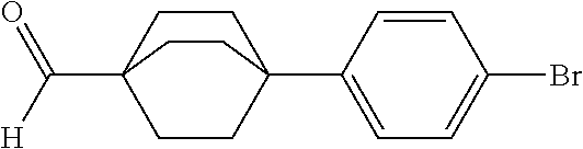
C1(C23CCC(C([H])=O)(CC2)CC3)=CC=C(Br)C=C1
